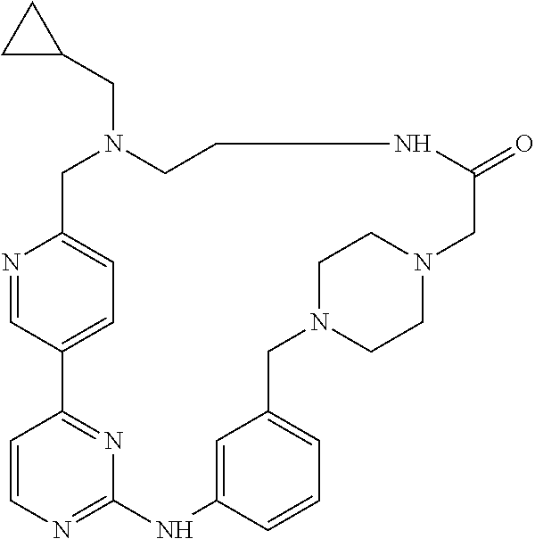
C1=C2C=NC(=C1)CN(CC1CC1)CCNC(=O)CN1CCN(CC3=CC=CC(=C3)NC3=NC=CC2=N3)CC1
